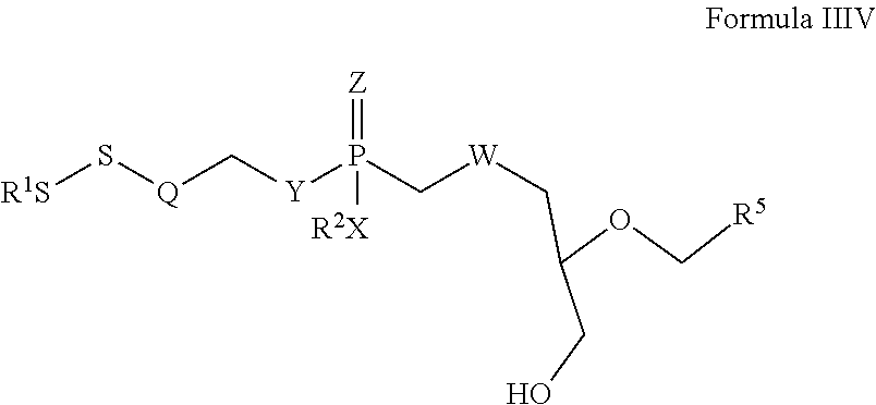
[R1S]S[Q]C[Y]P(C[W]CC(CO)OC[R5])([R2X])=[Z]
